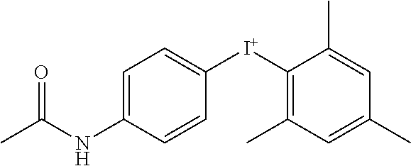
C1=C(NC(C)=O)C=CC([I+]C2=C(C)C=C(C)C=C2C)=C1
